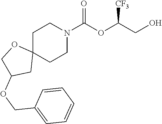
C1C2(CCN(C(OC(CO)[CF3])=O)C1)OCC(OCC1=CC=CC=C1)C2
